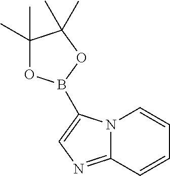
C1=CC=CC2=NC=C(B3OC(C)(C)C(C)(C)O3)N12
